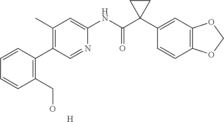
C1=CC(C2=C(C)C=C(NC(C3(C4=CC5=C(C=C4)OCO5)CC3)=O)N=C2)=C(CO)C=C1.[H]
